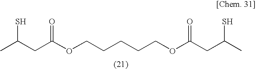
CC(CC(OCCCCCOC(CC(C)S)=O)=O)S
